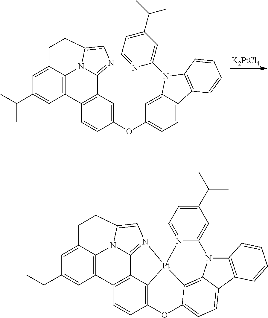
C12=C3C(=CC(C(C)C)=C1)CCC1=CN4=C(C5=C2C=CC2=C5[Pt]45C4=C6N(C7=C(C6=CC=C4O2)C=CC=C7)C2=CC(C(C)C)=CC=N52)N31.C12=C3C(=CC(C(C)C)=C1)CCC1=CN=C(C4=C2C=CC(OC2=CC=C5C(=C2)N(C2=CC(C(C)C)=CC=N2)C2=C5C=CC=C2)=C4)N31.[K2PtCl4]
